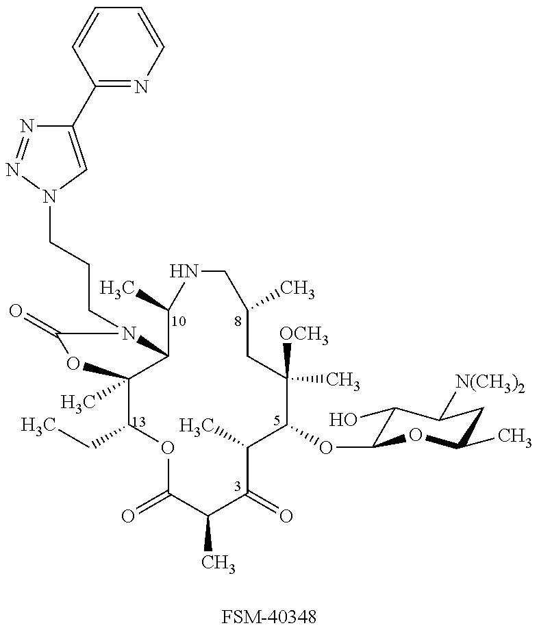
[FSM-40348].C1(CC)C2(C)C(N(CCCN3N=NC(C4=NC=CC=C4)=C3)C(=O)O2)C(C)NCC(C)CC([OCH3])(C)C(OC2C(O)C([N(CH3)2])CC(C)O2)C(C)C(=O)C(C)C(=O)O1
